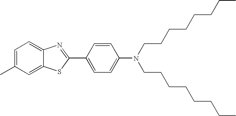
C1=C(C)C=C2C(=C1)N=C(C1=CC=C(N(CCCCCCCC)CCCCCCCC)C=C1)S2
